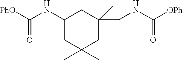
CC1(C)CC(NC(=O)[PhO])CC(C)(CNC(=O)[OPh])C1
